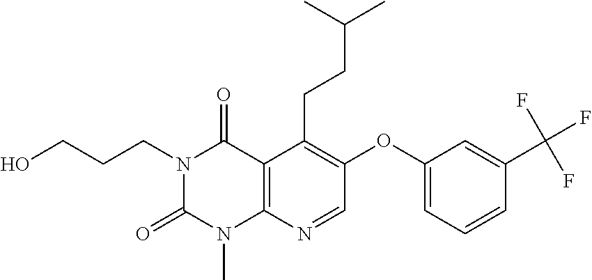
C(CCC1=C(OC2=CC=CC(C(F)(F)F)=C2)C=NC2=C1C(=O)N(CCCO)C(=O)N2C)(C)C
